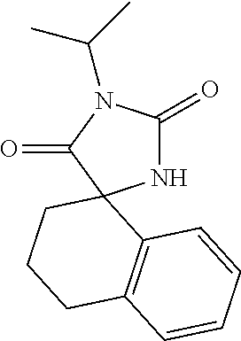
N1C(=O)N(C(C)C)C(=O)C12CCCC1=C2C=CC=C1
